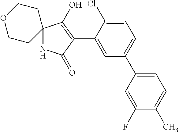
N1C2(C(O)=C(C3=CC(C4=CC=C(C)C(F)=C4)=CC=C3Cl)C1=O)CCOCC2
